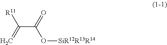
C(C(O[SiR12R13R14])=O)(=C)[R11]
